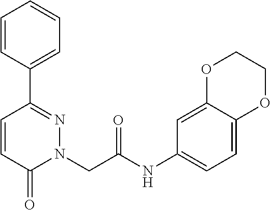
C1=CC(C2=NN(CC(NC3=CC=C4C(=C3)OCCO4)=O)C(=O)C=C2)=CC=C1
